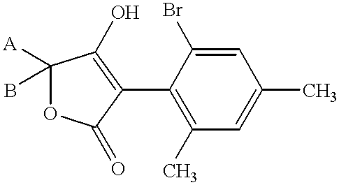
C1=C(Br)C(C2=C(O)C([A])(B)OC2=O)=C(C)C=C1C
